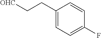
C1(CC[OHC])=CC=C(F)C=C1
